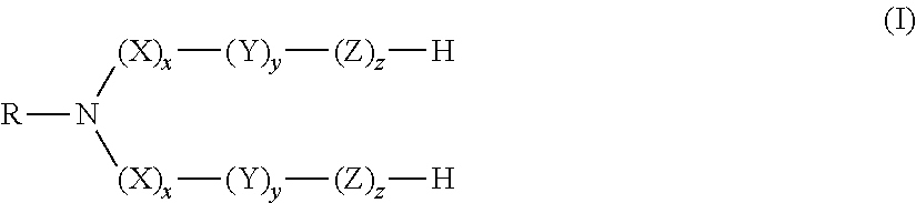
[R]N([(X)x][(Y)y][(Z)z][H])[(X)x][(Y)y][(Z)z][H]
